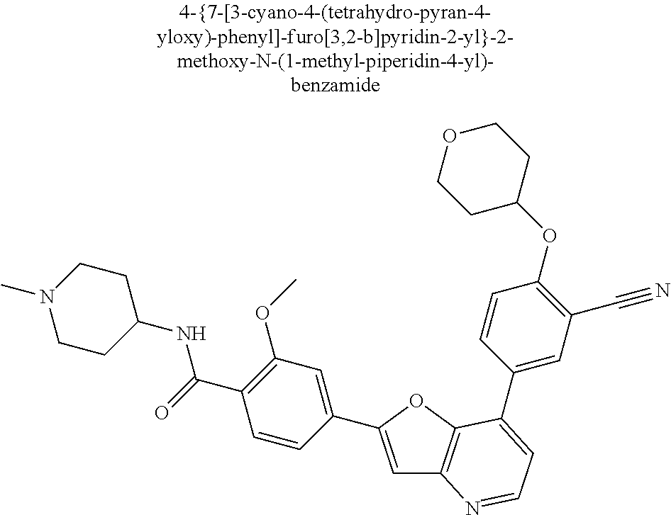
C1=C(C2=CC(OC)=C(C(=O)NC3CCN(C)CC3)C=C2)OC2=C1N=CC=C2C1=CC(C#N)=C(OC2CCOCC2)C=C1
